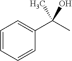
C1=CC=CC(C(C)(C)O)=C1
